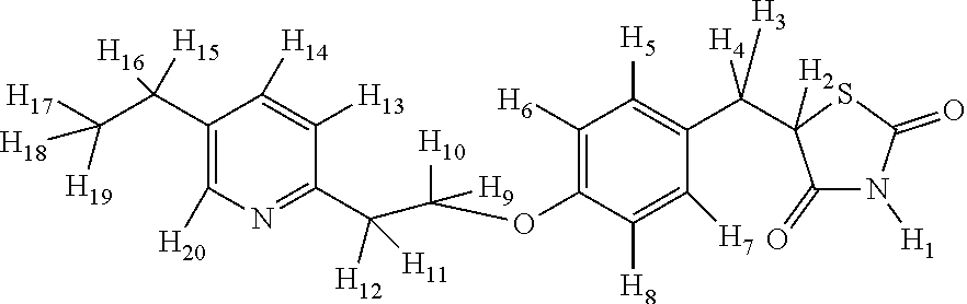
C1(C(C([H17])([H19])[H18])([H16])[H15])=C([H20])N=C(C(C([H10])([H9])OC2=C([H6])C([H5])=C(C(C3([H2])C(=O)N([H1])C(=O)S3)([H4])[H3])C([H7])=C2[H8])([H12])[H11])C([H13])=C1[H14]
